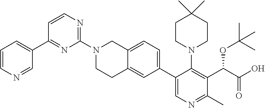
C1=CN=C(N2CCC3=CC(C4=CN=C(C)C(C(OC(C)(C)C)C(=O)O)=C4N4CCC(C)(C)CC4)=CC=C3C2)N=C1C1=CC=CN=C1
